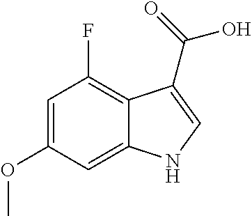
C1=C(OC)C=C2C(=C1F)C(C(O)=O)=CN2
